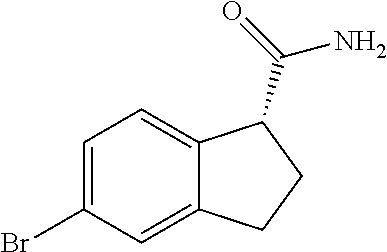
C1=C(Br)C=C2C(=C1)C(C(=O)N)CC2
